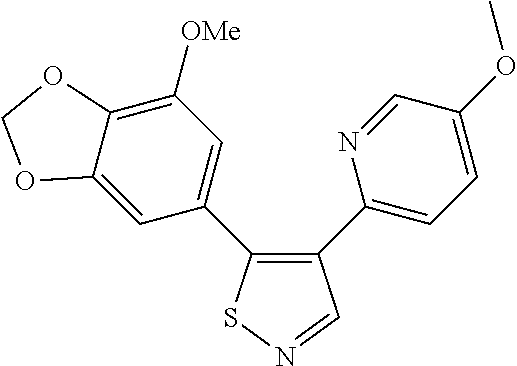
C12=CC(C3=C(C4=CC=C(OC)C=N4)C=NS3)=CC([OMe])=C1OCO2
